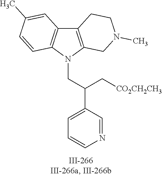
N1(CC(C2=CC=CN=C2)C[CO2CH2CH3])C2=C(C3=C1C=CC(C)=C3)CCN(C)C2
